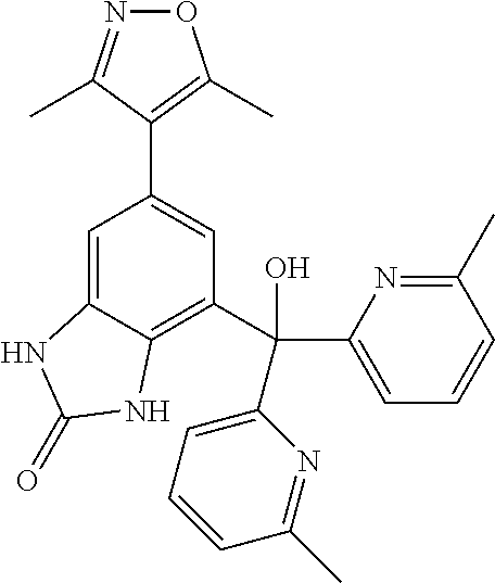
N1=C(C)C(C2=CC(C(C3=CC=CC(C)=N3)(C3=CC=CC(C)=N3)O)=C3C(=C2)NC(=O)N3)=C(C)O1
